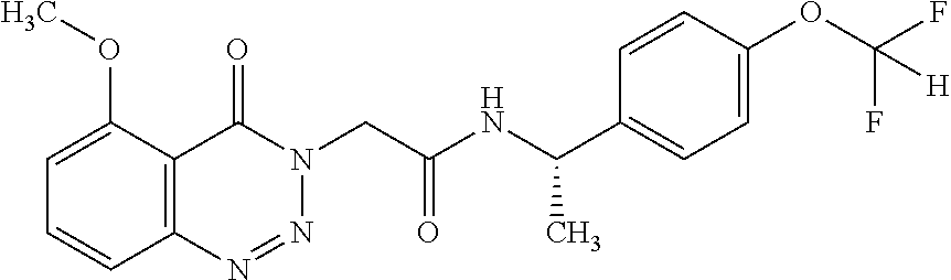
C1(OC)=CC=CC2=C1C(=O)N(CC(NC(C1=CC=C(OC(F)(F)[H])C=C1)C)=O)N=N2
